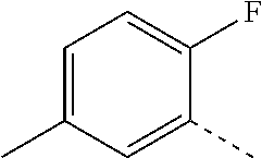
C1=C(C)C=C(C)C(F)=C1
